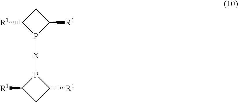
P1([X]P2C([R1])CC2[R1])C([R1])CC1[R1]
